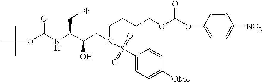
CC(C)(OC(NC(C(CN(CCCCOC(OC1=CC=C([NO2])C=C1)=O)S(C1=CC=C([OMe])C=C1)(=O)=O)O)C[Ph])=O)C
